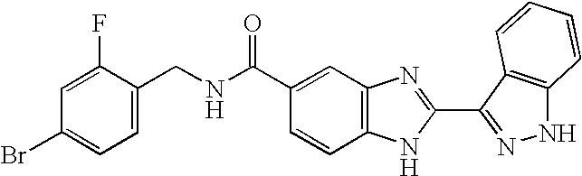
C1(C(NCC2=CC=C(Br)C=C2F)=O)=CC2=C(C=C1)NC(C1=NNC3=C1C=CC=C3)=N2
